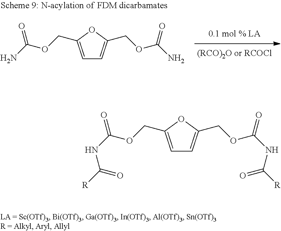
C1=C(COC(N)=O)OC(COC(N)=O)=C1.C1=C(COC(NC([R])=O)=O)OC(COC(NC([R])=O)=O)=C1
